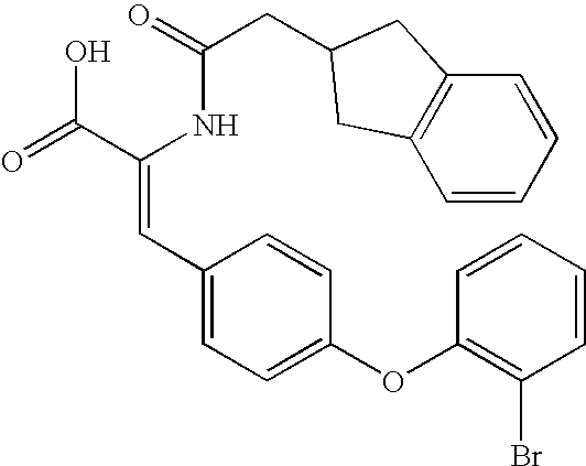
C(=O)(NC(C(=O)O)=CC1=CC=C(OC2=C(Br)C=CC=C2)C=C1)CC1CC2=C(C=CC=C2)C1
